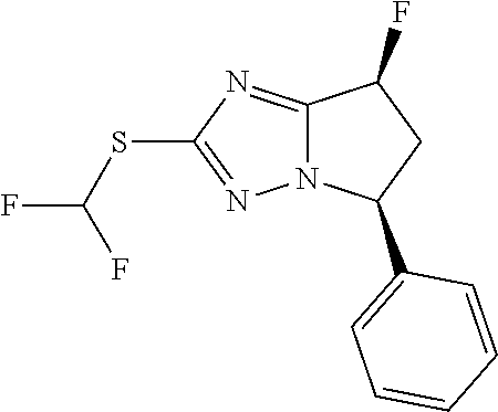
C1=CC=CC(C2CC(F)C3=NC(SC(F)F)=NN23)=C1
